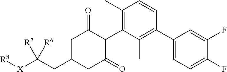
C1C(CC([X][R8])([R7])[R6])CC(=O)C(C2=C(C)C=CC(C3=CC=C(F)C(F)=C3)=C2C)C1=O
